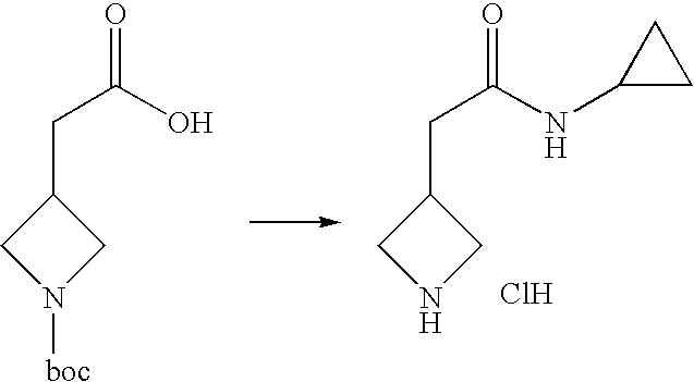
O=C(O)CC1CN([boc])C1.O=C(NC1CC1)CC1CNC1.Cl
